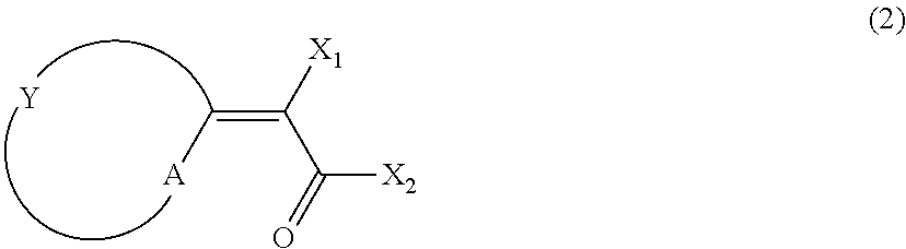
C(=C[A])(C([X2])=O)[X1].[Y]
